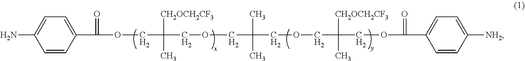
C1=CC(C(=O)OCC(COCC(COCC(COC(C2=CC=C([NH2])C=C2)=O)([CH2OCH2CF3])C)(C)C)([CH2OCH2CF3])C)=CC=C1N
